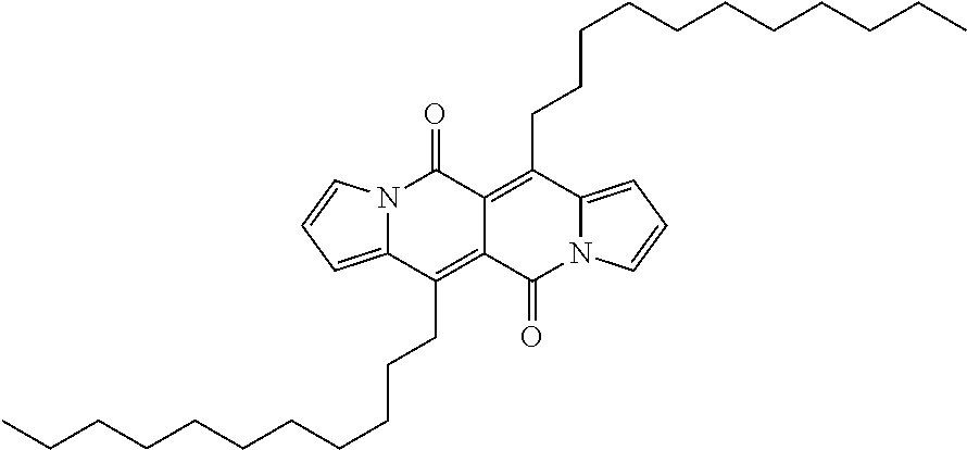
N12C(=CC=C1)C(CCCCCCCCCCC)=C1C(=C(CCCCCCCCCCC)C3=CC=CN3C1=O)C2=O
